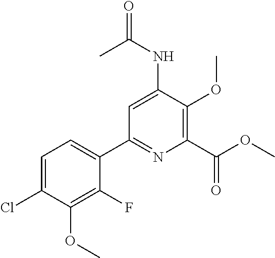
C1=C(NC(=O)C)C(OC)=C(C(OC)=O)N=C1C1=CC=C(Cl)C(OC)=C1F
